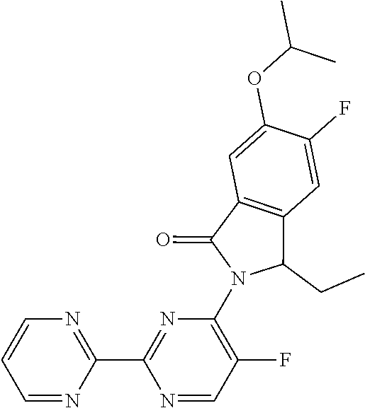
C1=C(OC(C)C)C(F)=CC2=C1C(=O)N(C1=C(F)C=NC(C3=NC=CC=N3)=N1)C2CC
